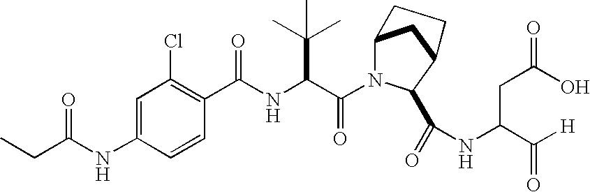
C1=CC(NC(CC)=O)=CC(Cl)=C1C(NC(C(N1C2CC(C1C(=O)NC(CC(O)=O)C([H])=O)CC2)=O)C(C)(C)C)=O
